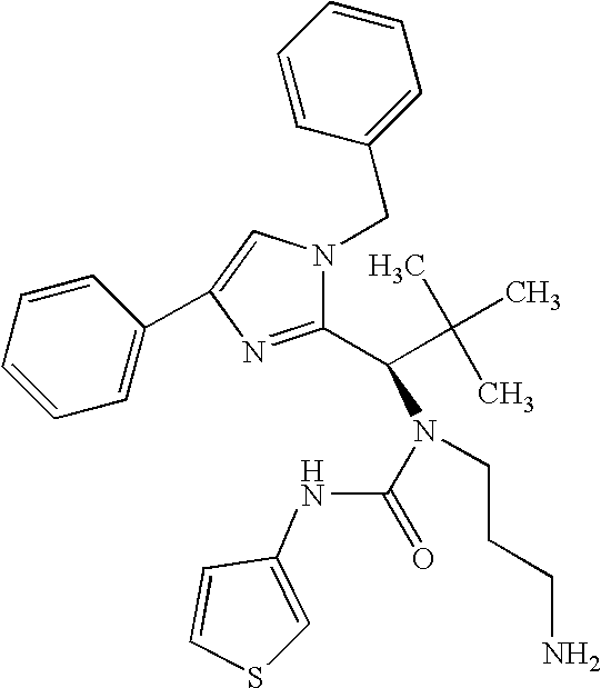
C1(C(C(C)(C)C)N(C(=O)NC2=CSC=C2)CCCN)=NC(C2=CC=CC=C2)=CN1CC1=CC=CC=C1
